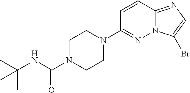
C1(N2CCN(C(NC(C)(C)C)=O)CC2)=NN2C(=NC=C2Br)C=C1
